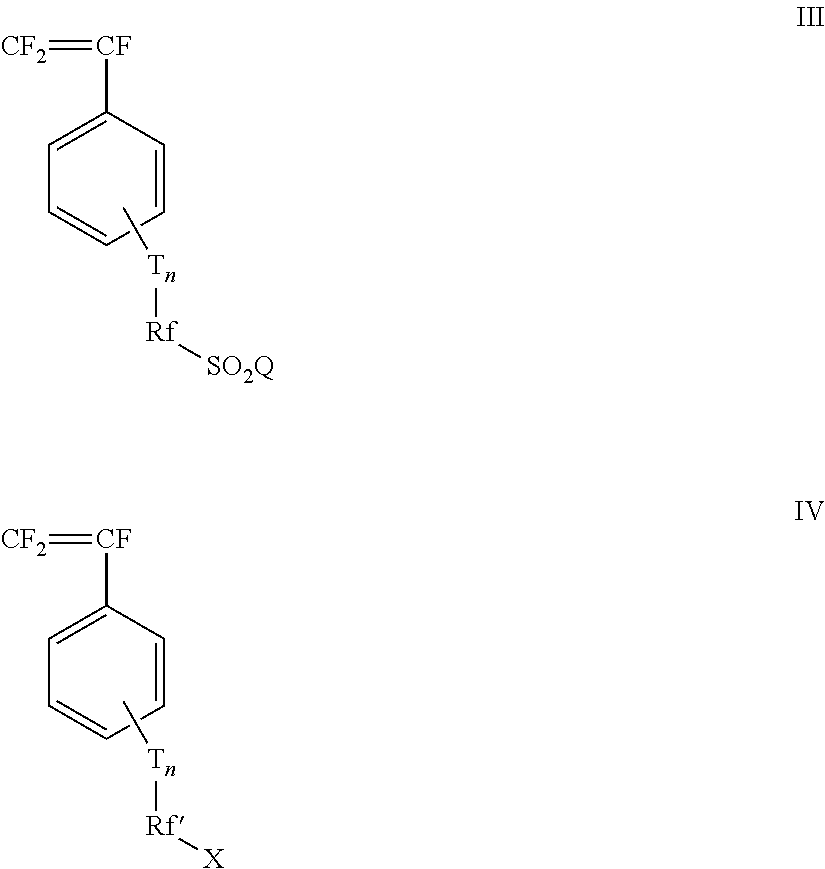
C1=CC=CC=C1[CF]=[CF2].C[Tn][Rf][SO2Q].C1=CC=CC=C1[CF]=[CF2].C[Tn][Rf][X]
